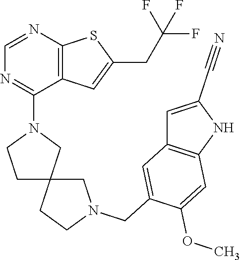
C12=C(C=C(CC(F)(F)F)S1)C(N1CCC3(C1)CCN(CC1=CC4=C(C=C1OC)NC(C#N)=C4)C3)=NC=N2
